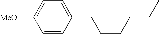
[MeO]C1=CC=C(CCCCCC)C=C1
